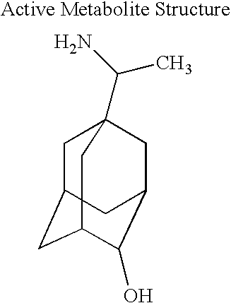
C1C2CC3C(O)C(CC1(C(N)C)C3)C2
